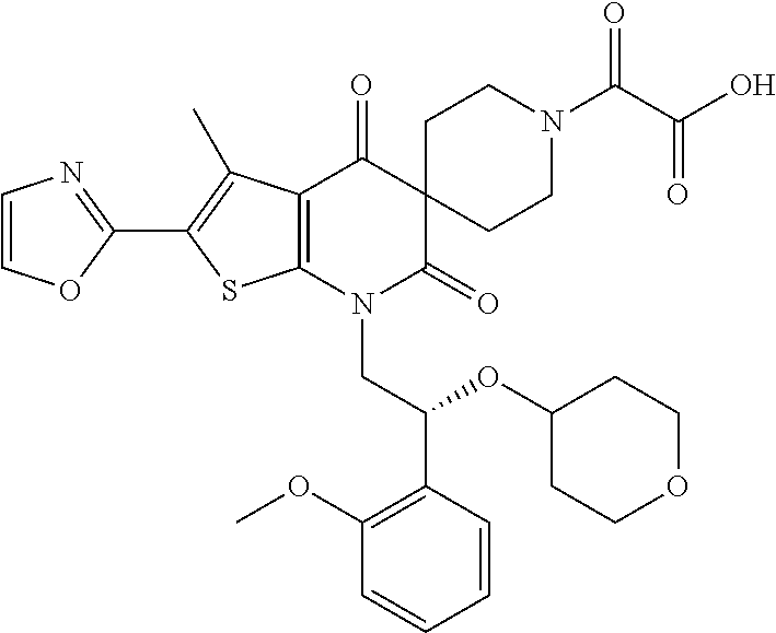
C1(C2=C(C)C3=C(S2)N(CC(OC2CCOCC2)C2=C(OC)C=CC=C2)C(=O)C2(C3=O)CCN(C(C(O)=O)=O)CC2)=NC=CO1
